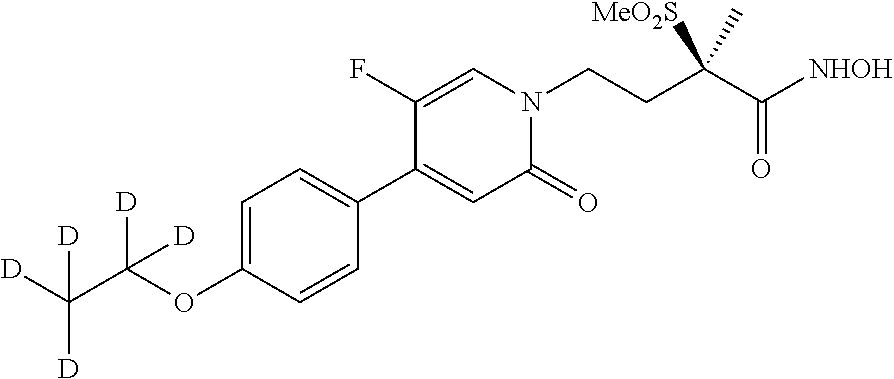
C1=C(OC(C([D])([D])[D])([D])[D])C=CC(C2=CC(=O)N(CCC(C([NHOH])=O)(C)[MeO2S])C=C2F)=C1
